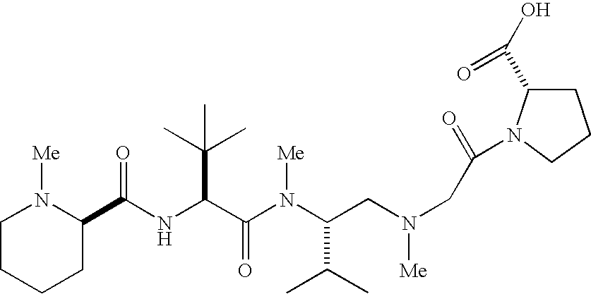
N(C(C(N(C(C(C)C)CN([Me])CC(N1C(C(O)=O)CCC1)=O)[Me])=O)C(C)(C)C)C(=O)C1N([Me])CCCC1
